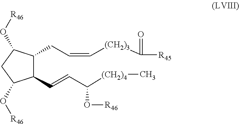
C1(C=CC([(CH2)4]C)O[R46])C(CC=C[(CH2)3]C([R45])=O)C(O[R46])CC1O[R46]
